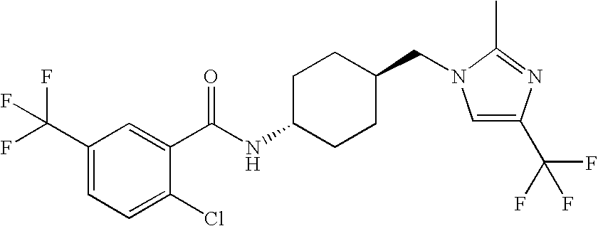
C1(C(F)(F)F)=CC=C(Cl)C(C(NC2CCC(CN3C=C(C(F)(F)F)N=C3C)CC2)=O)=C1
